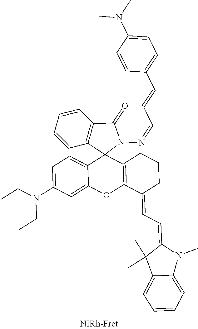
C12(C3=CC=C(N(CC)CC)C=C3OC3=C1CCCC3=CC=C1C(C)(C)C3=CC=CC=C3N1C)N(N=CC=CC1=CC=C(N(C)C)C=C1)C(=O)C1=C2C=CC=C1
